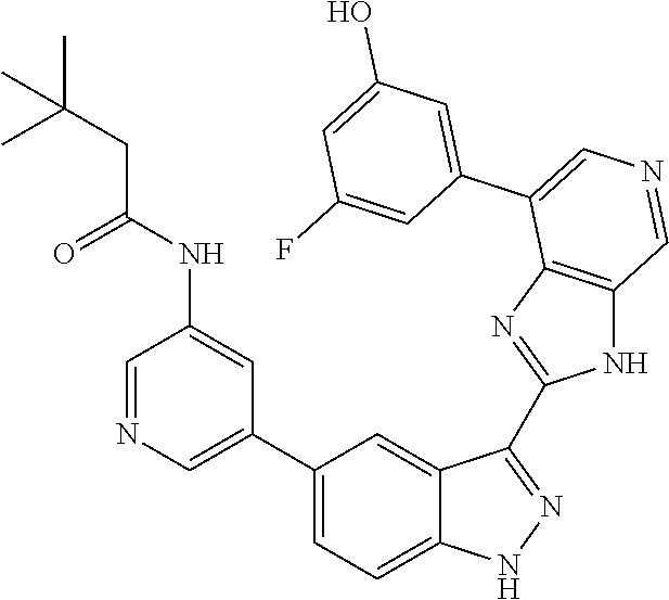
C1(C2=CN=CC(NC(CC(C)(C)C)=O)=C2)=CC=C2C(=C1)C(C1=NC3=C(N1)C=NC=C3C1=CC(O)=CC(F)=C1)=NN2
